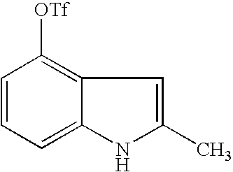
C1=CC=C2C(=C1[OTf])C=C(C)N2
